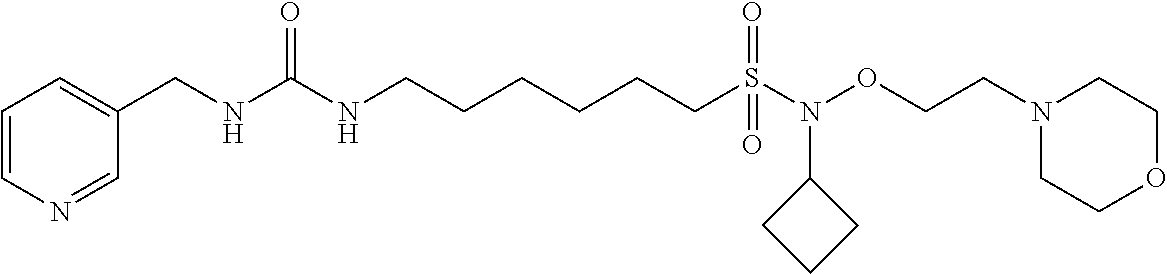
N1=CC(CNC(NCCCCCCS(N(OCCN2CCOCC2)C2CCC2)(=O)=O)=O)=CC=C1
